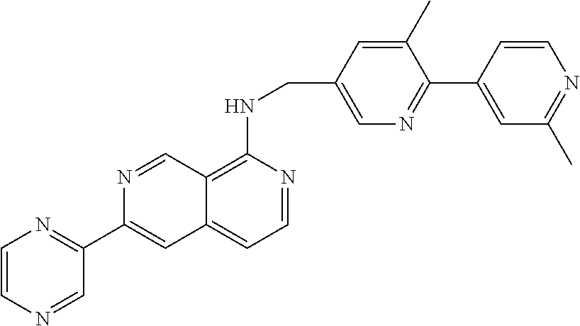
C1(C)=CC(CNC2=C3C(=CC=N2)C=C(C2=NC=CN=C2)N=C3)=CN=C1C1=CC(C)=NC=C1
